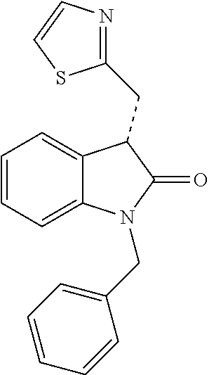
C1=C2C(=CC=C1)N(CC1=CC=CC=C1)C(=O)C2CC1=NC=CS1
